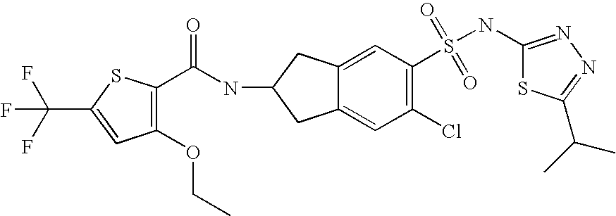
C(NC1CC2=CC(S(NC3=NN=C(C(C)C)S3)(=O)=O)=C(Cl)C=C2C1)(=O)C1=C(OCC)C=C(C(F)(F)F)S1
